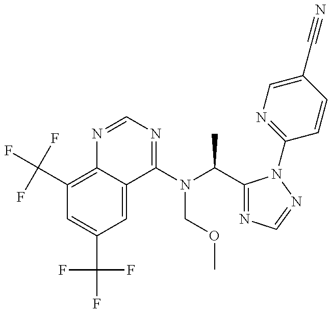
C1(C(F)(F)F)=C2C(=CC(C(F)(F)F)=C1)C(N(C(C)C1=NC=NN1C1=NC=C(C#N)C=C1)COC)=NC=N2
